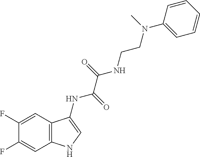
C1(F)=CC2=C(C=C1F)NC=C2NC(=O)C(NCCN(C)C1=CC=CC=C1)=O
